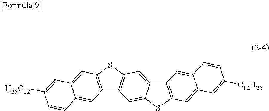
C12=C(SC3=C1C=C1C(=C3)C3=C(S1)C=C1C(=C3)C=CC([C12H25])=C1)C=C1C(=C2)C=CC([H25C12])=C1
